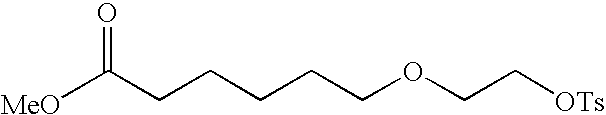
C(CCCCCOCC[OTs])(=O)[MeO]
